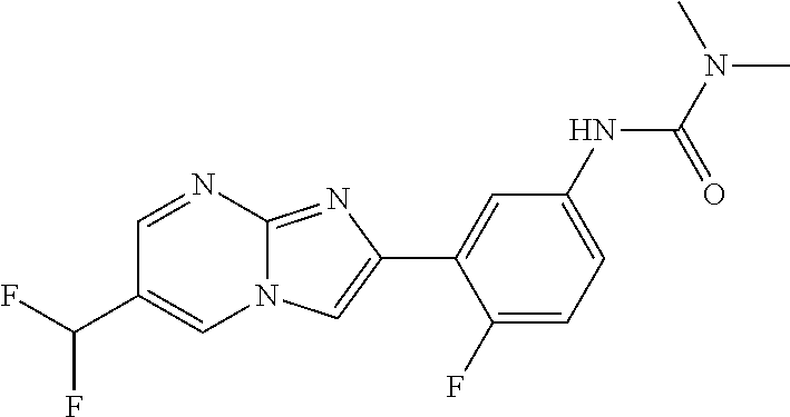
C1=NC2=NC(C3=CC(NC(N(C)C)=O)=CC=C3F)=CN2C=C1C(F)F
